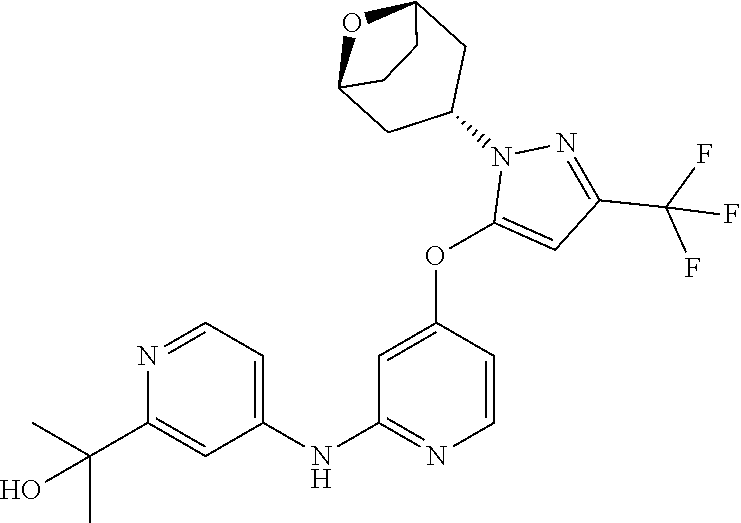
C1(NC2=NC=CC(OC3=CC(C(F)(F)F)=NN3C3CC4OC(C3)CC4)=C2)=CC=NC(C(C)(C)O)=C1
